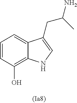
C1=CC(O)=C2C(=C1)C(CC(C)N)=CN2
